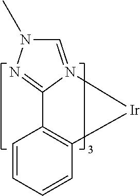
C12=C(C=CC=C1)[Ir]N1=CN(C)N=C21
